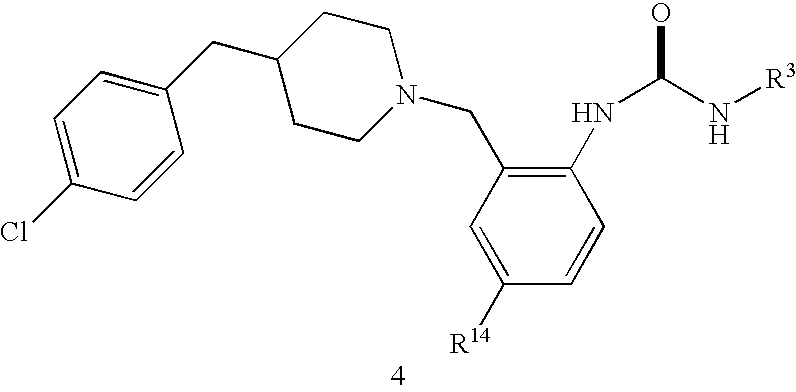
C1=C(Cl)C=CC(CC2CCN(CC3=C(NC(O)N[R3])C=CC([R14])=C3)CC2)=C1
